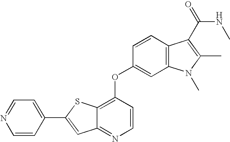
C12=NC=CC(OC3=CC4=C(C=C3)C(C(NC)=O)=C(C)N4C)=C1SC(C1=CC=NC=C1)=C2
